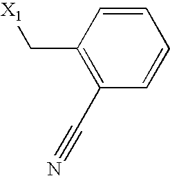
[X1]CC1=C(C#N)C=CC=C1
